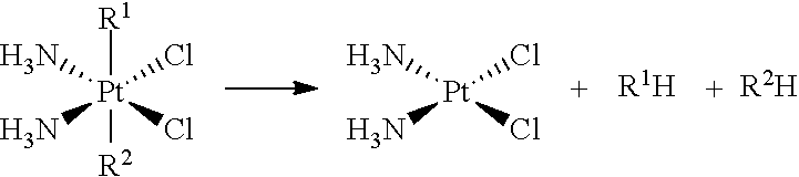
[R1][Pt]([R2])(Cl)(N)(N)Cl.[Pt](Cl)(N)(N)Cl.[R1H].[R2H]
